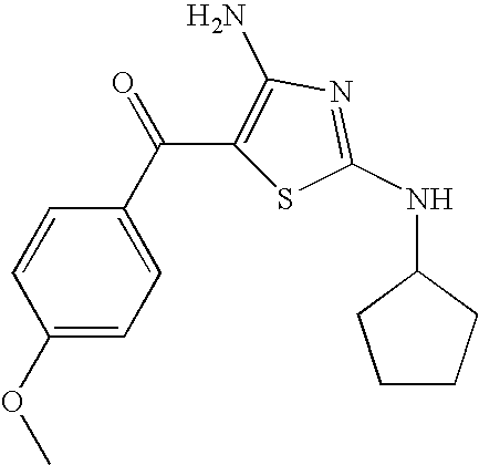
C1(OC)=CC=C(C(C2=C(N)N=C(NC3CCCC3)S2)=O)C=C1
